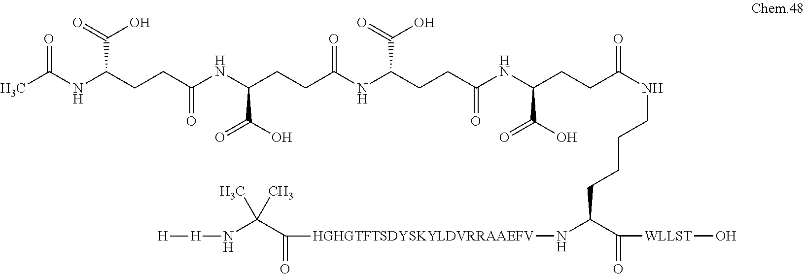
CC(NC(CCC(NC(CCC(NC(CCC(NC(CCC(NCCCCC(N[HGHGTFTSDYSKYLDVRRAAEFV]C(C(N[H][H])(C)C)=O)C(=O)[WLLST]O)=O)C(O)=O)=O)C(=O)O)=O)C(O)=O)=O)C(=O)O)=O
